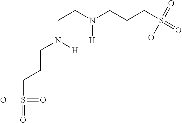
N(CCCS(=O)(=O)O)(CCN([H])CCCS(=O)(=O)O)[H]
